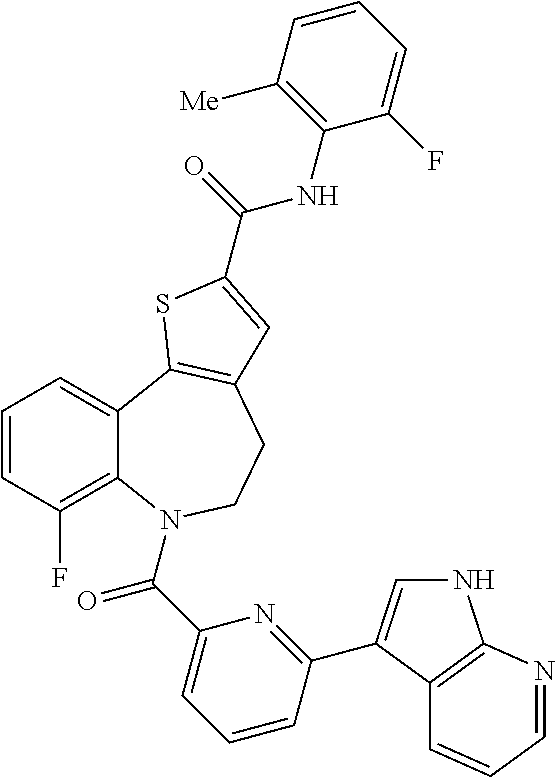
N1C=C(C2=NC(C(=O)N3C4=C(F)C=CC=C4C4=C(CC3)C=C(C(NC3=C([Me])C=CC=C3F)=O)S4)=CC=C2)C2=C1N=CC=C2
